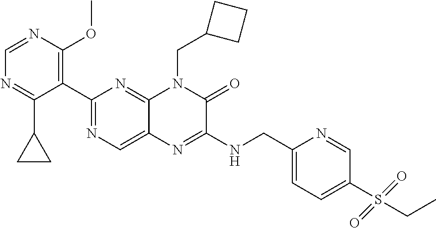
C1(C2=NC=C3C(=N2)N(CC2CCC2)C(=O)C(NCC2=CC=C(S(CC)(=O)=O)C=N2)=N3)=C(OC)N=CN=C1C1CC1
